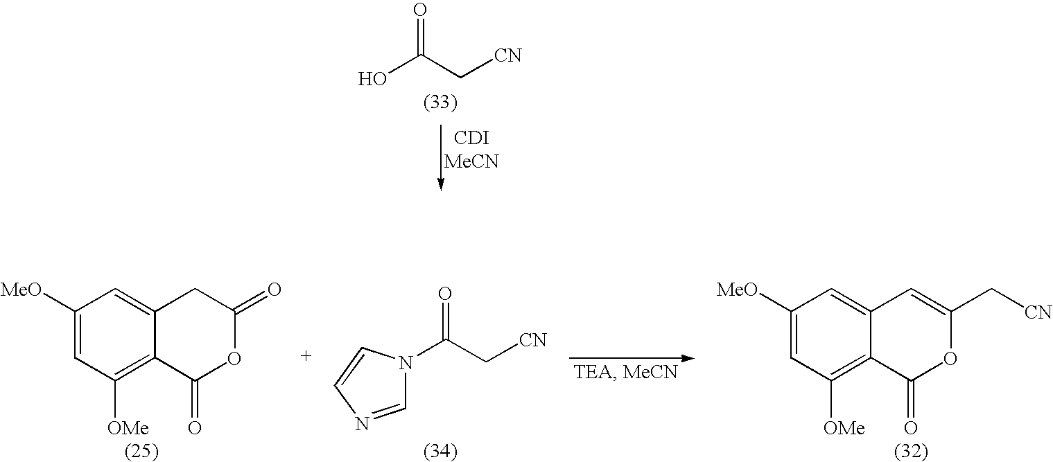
OC(C[CN])=O.C1([MeO])=CC([OMe])=C2C(=C1)CC(=O)OC2=O.N1(C(C[CN])=O)C=NC=C1.C1([MeO])=CC([OMe])=C2C(=C1)C=C(C[CN])OC2=O
